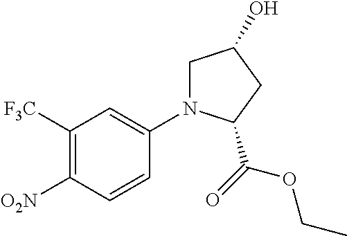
C1([O2N])=C([F3C])C=C(N2CC(O)CC2C(=O)OCC)C=C1
